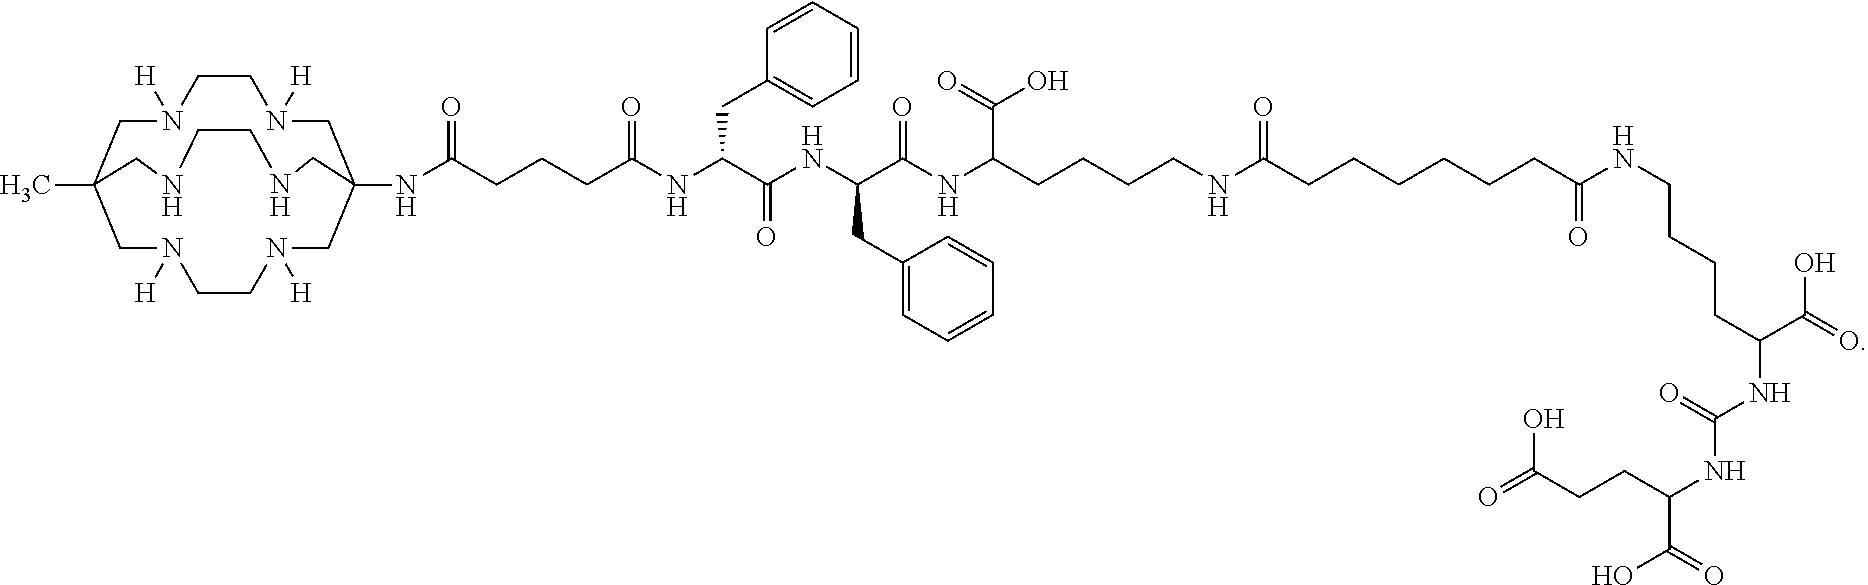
CC12CN([H])CCN([H])CC(NC(CCCC(NC(C(NC(C(NC(CCCCNC(CCCCCCC(NCCCCC(NC(NC(C(O)=O)CCC(=O)O)=O)C(=O)O)=O)=O)C(O)=O)=O)CC3=CC=CC=C3)=O)CC3=CC=CC=C3)=O)=O)(CN([H])CCN([H])C1)CNCCNC2
